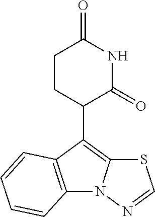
C1(C2CCC(=O)NC2=O)=C2N(C3=C1C=CC=C3)N=CS2
